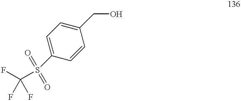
FC(F)(F)S(C1=CC=C(CO)C=C1)(=O)=O
